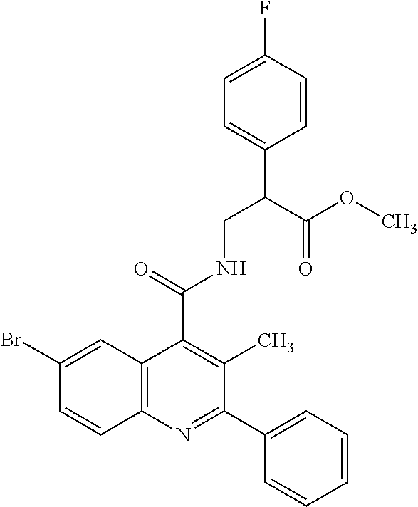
C12=C(N=C(C3=CC=CC=C3)C(C)=C1C(=O)NCC(C1=CC=C(F)C=C1)C(OC)=O)C=CC(Br)=C2
